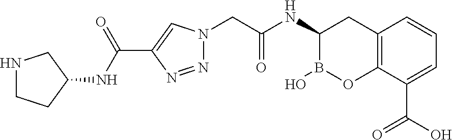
C12=C(C(C(=O)O)=CC=C1)OB(O)C(NC(=O)CN1N=NC(C(=O)NC3CCNC3)=C1)C2
